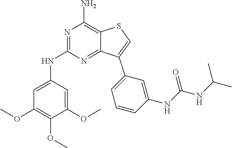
N1=C(NC2=CC(OC)=C(OC)C(OC)=C2)N=C2C(=C1N)SC=C2C1=CC=CC(NC(NC(C)C)=O)=C1
